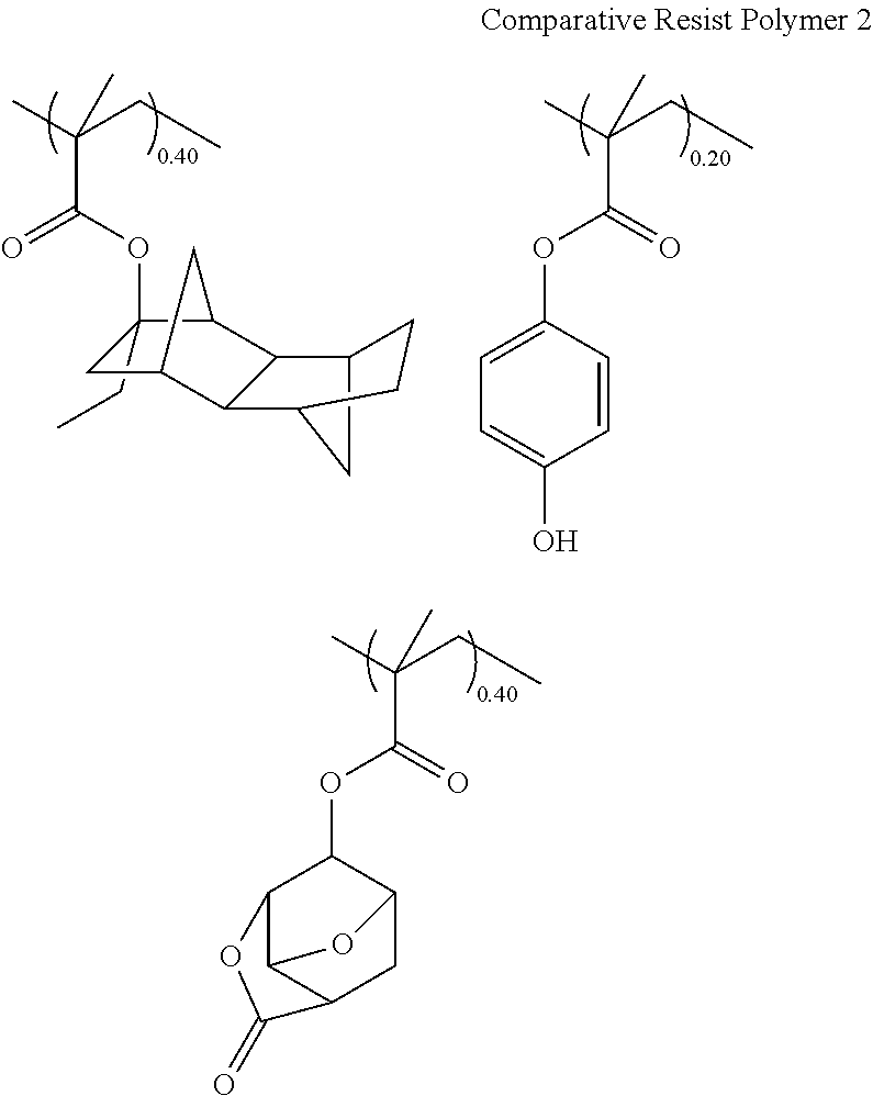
C(C)(CC)(C)C(=O)OC1C2C3C(CC1O3)C(=O)O2.C1(CC)(OC(C(C)(CC)C)=O)CC2C3C(C1C2)C1CC3CC1.C(C)(CC)(C)C(=O)OC1=CC=C(O)C=C1
